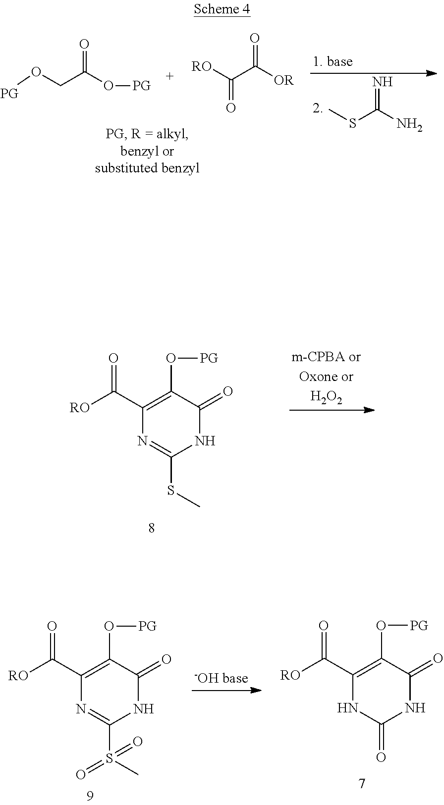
C1(C([RO])=O)=C(O[PG])C(=O)NC(SC)=N1.N=C(N)SC.O=C(O[PG])CO[PG].O=C([RO])C([OR])=O.C1(C([RO])=O)=C(O[PG])C(=O)NC(=O)N1.C1(C([RO])=O)=C(O[PG])C(=O)NC(S(C)(=O)=O)=N1
